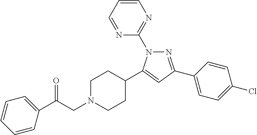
N1=C(C2=CC=C(Cl)C=C2)C=C(C2CCN(CC(=O)C3=CC=CC=C3)CC2)N1C1=NC=CC=N1
